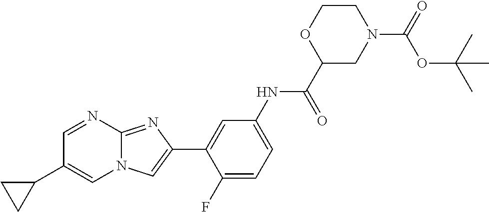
C1=NC2=NC(C3=CC(NC(C4CN(C(OC(C)(C)C)=O)CCO4)=O)=CC=C3F)=CN2C=C1C1CC1
